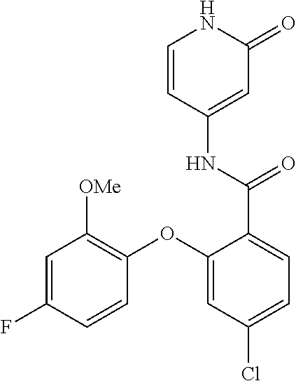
C1=CC(NC(=O)C2=CC=C(Cl)C=C2OC2=C([OMe])C=C(F)C=C2)=CC(=O)N1
